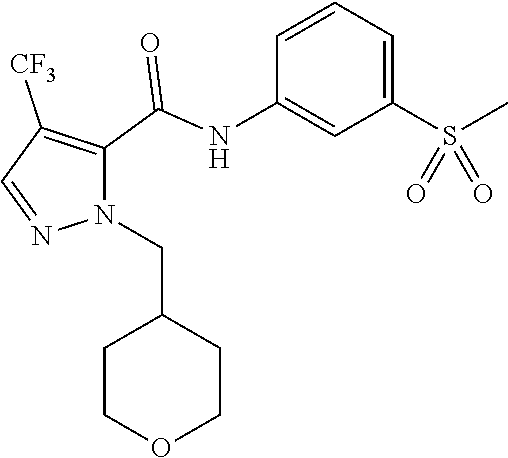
C1=CC(NC(C2=C([CF3])C=NN2CC2CCOCC2)=O)=CC(S(C)(=O)=O)=C1
